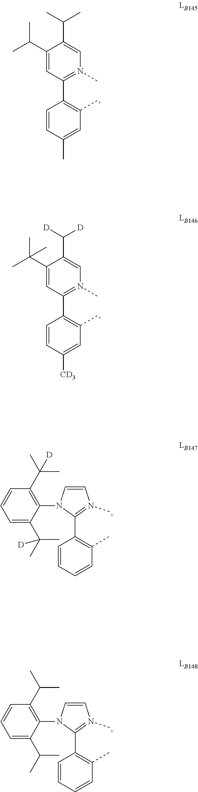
C1(C(C)C)=CC(C2=C(C)C=C(C)C=C2)=N(C)C=C1C(C)C.C1(C(C)(C)C)=CC(C2=C(C)C=C([CD3])C=C2)=N(C)C=C1C([D])[D].C1(C2=N(C)C=CN2C2=C(C(C)(C)[D])C=CC=C2C(C)(C)[D])=C(C)C=CC=C1.C1(C2=C(C)C=CC=C2)=N(C)C=CN1C1=C(C(C)C)C=CC=C1C(C)C
